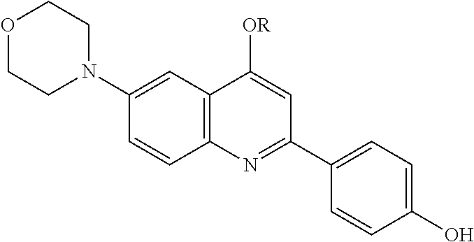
C12=C(C=C(N3CCOCC3)C=C1)C([OR])=CC(C1=CC=C(O)C=C1)=N2
